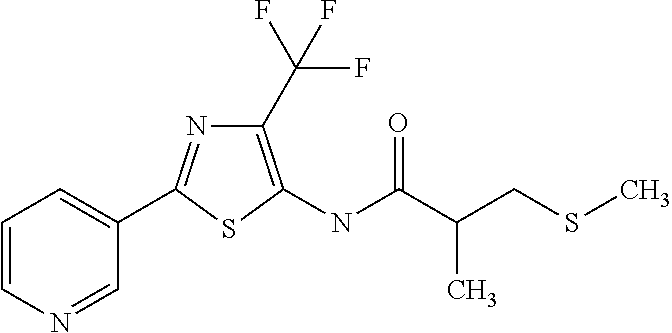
C1=CN=CC(C2=NC(C(F)(F)F)=C(NC(C(CSC)C)=O)S2)=C1
